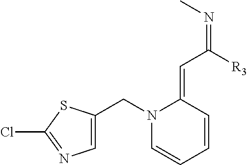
C1=CC=CC(=CC([R3])=NC)N1CC1=CN=C(Cl)S1
